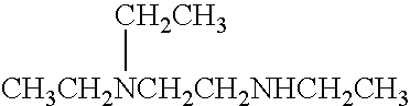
[CH3CH2NCH2CH2NHCH2CH3][CH2CH3]
